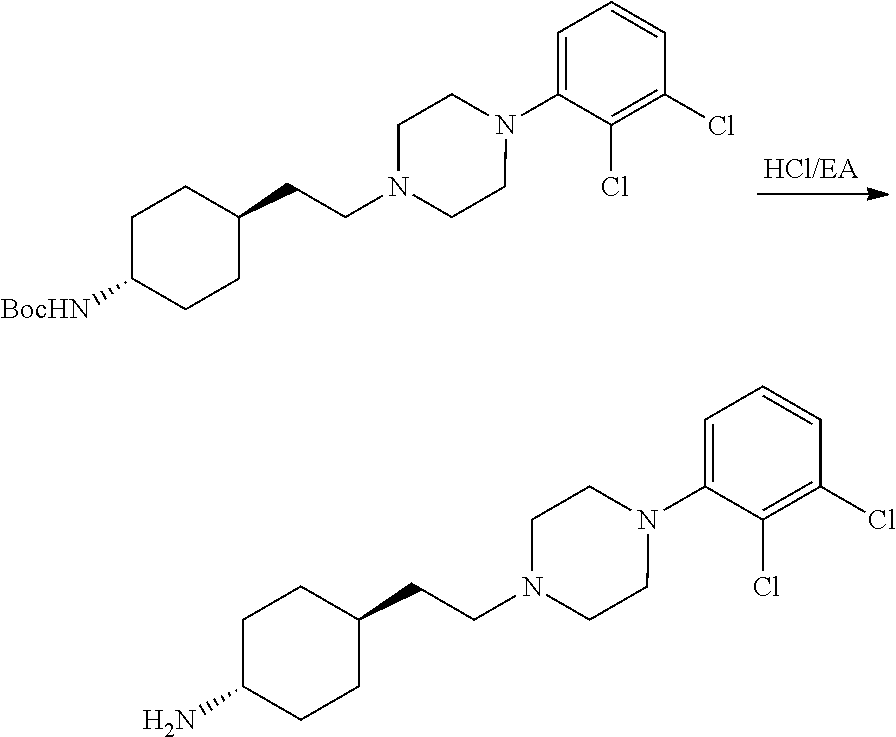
C1C([BocHN])CCC(CCN2CCN(C3=CC=CC(Cl)=C3Cl)CC2)C1.C1C(N)CCC(CCN2CCN(C3=CC=CC(Cl)=C3Cl)CC2)C1
